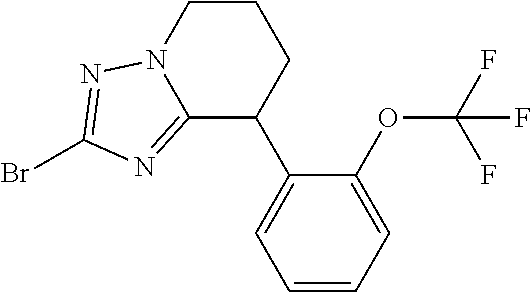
C12=NC(Br)=NN1CCCC2C1=CC=CC=C1OC(F)(F)F
